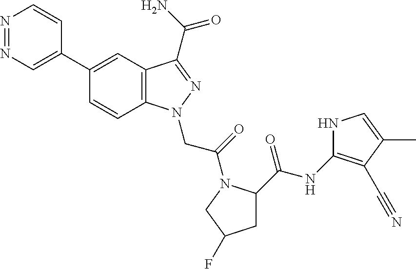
N1=NC=C(C2=CC3=C(C=C2)N(CC(=O)N2C(C(NC4=C(C#N)C(C)=CN4)=O)CC(F)C2)N=C3C(N)=O)C=C1
